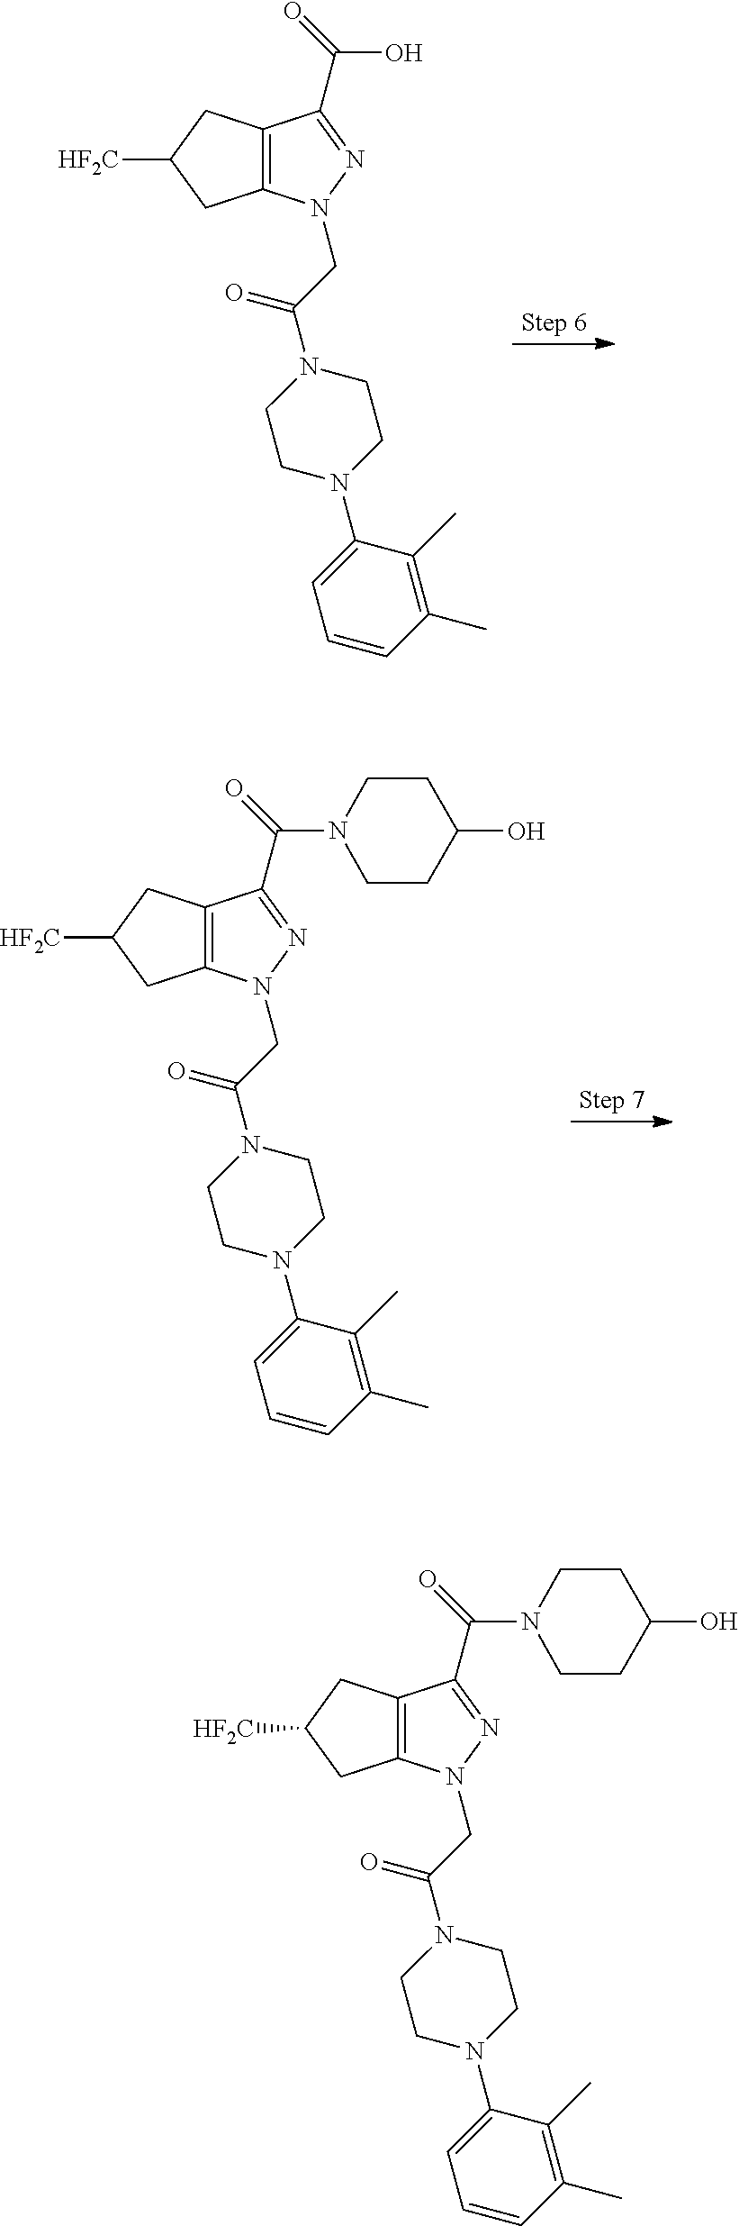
C12=C(CC([HF2C])C1)C(C(=O)O)=NN2CC(N1CCN(C2=CC=CC(C)=C2C)CC1)=O.C12=C(CC([HF2C])C1)C(C(=O)N1CCC(O)CC1)=NN2CC(N1CCN(C2=CC=CC(C)=C2C)CC1)=O.C12=C(CC([HF2C])C1)C(C(=O)N1CCC(O)CC1)=NN2CC(N1CCN(C2=CC=CC(C)=C2C)CC1)=O
